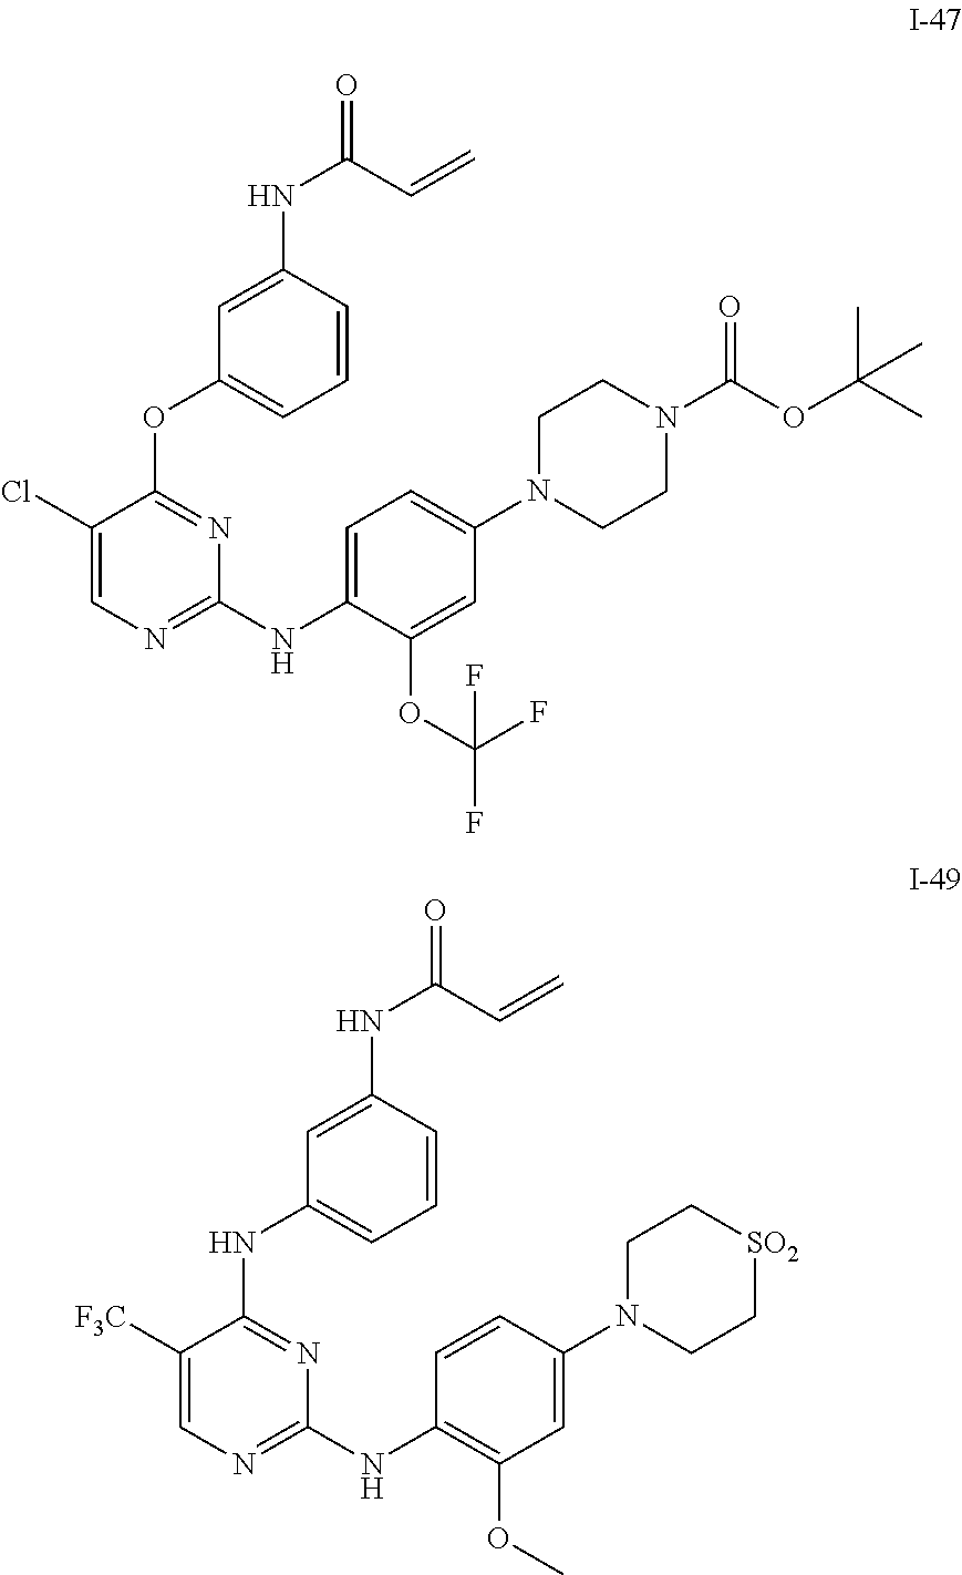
C1=CC(NC(=O)C=C)=CC(NC2=NC(NC3=C(OC)C=C(N4CC[SO2]CC4)C=C3)=NC=C2[F3C])=C1.C1=CC(NC(=O)C=C)=CC(OC2=NC(NC3=CC=C(N4CCN(C(OC(C)(C)C)=O)CC4)C=C3OC(F)(F)F)=NC=C2Cl)=C1
